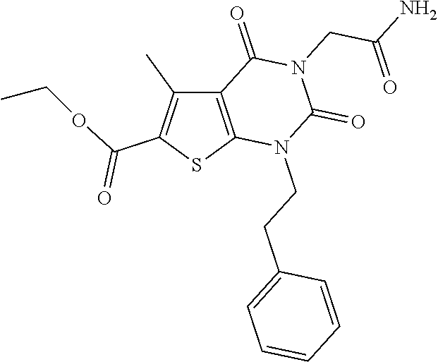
C12=C(SC(C(OCC)=O)=C1C)N(CCC1=CC=CC=C1)C(=O)N(CC(N)=O)C2=O
